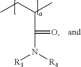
CCC(C)C(N([R4])[R3])=O
